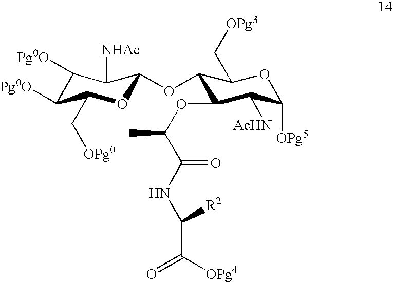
C1([Pg0O])C([Pg0O])C(C[OPg0])OC(OC2C(OC(C(=O)NC([R2])C([OPg4])=O)C)C([AcHN])C([OPg5])OC2C[OPg3])C1[NHAc]
